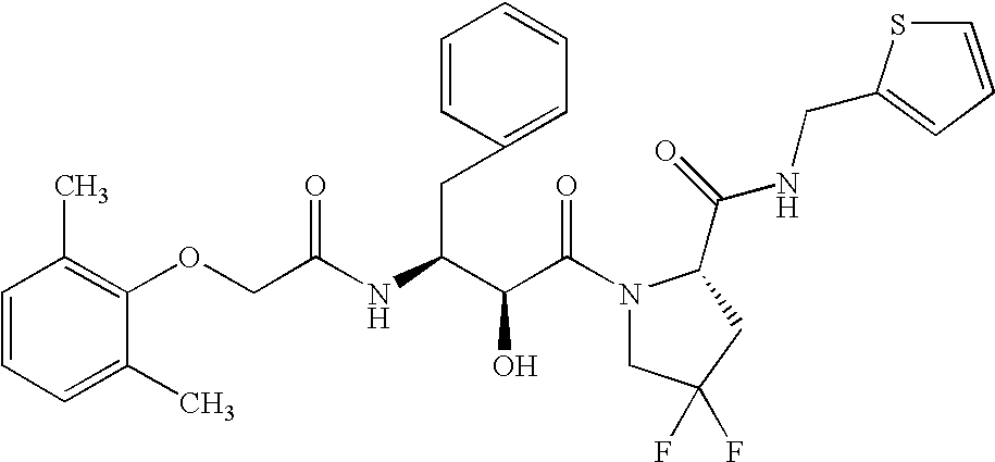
C(C(N1CC(F)(F)CC1C(NCC1=CC=CS1)=O)=O)(O)C(CC1=CC=CC=C1)NC(COC1=C(C)C=CC=C1C)=O
